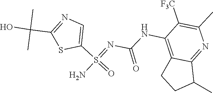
N(=S(C1=CN=C(C(O)(C)C)S1)(=O)N)C(=O)NC1=C2CCC(C)C2=NC(C)=C1[F3C]
